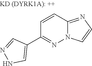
C1=CC2=NC=CN2N=C1C1=CNN=C1
